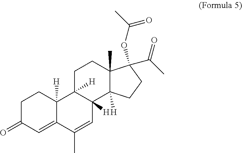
C1C(=O)C=C2C([H])(C1)C1([H])C([H])(C=C2C)C2([H])C(C)(CC1)C(OC(=O)C)(C(=O)C)CC2
